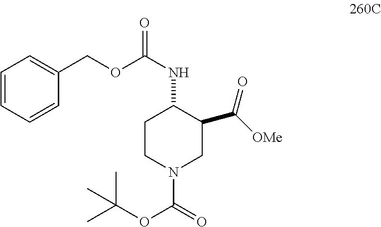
C1=CC=CC(COC(NC2CCN(C(=O)OC(C)(C)C)CC2C([OMe])=O)=O)=C1
